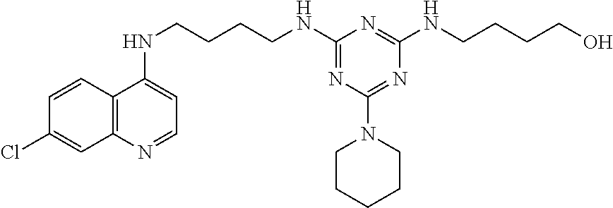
C1=CC2=C(C=C1Cl)N=CC=C2NCCCCNC1=NC(N2CCCCC2)=NC(NCCCCO)=N1
